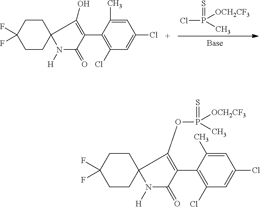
ClP(C)([OCH2CF3])=S.C12(N([H])C(=O)C(C3=C(Cl)C=C(Cl)C=C3C)=C1O)CCC(F)(F)CC2.C12(N([H])C(=O)C(C3=C(Cl)C=C(Cl)C=C3C)=C1OP(C)([OCH2CF3])=S)CCC(F)(F)CC2
